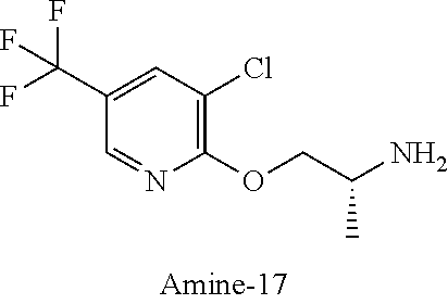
C1=NC(OCC(N)C)=C(Cl)C=C1C(F)(F)F
